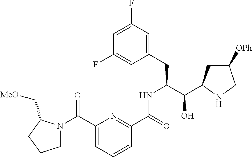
C1(CC(C(C2CC([OPh])CN2)O)NC(C2=NC(C(N3CCCC3C[MeO])=O)=CC=C2)=O)=CC(F)=CC(F)=C1
